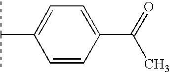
C1=C(C(C)C)C=CC(C(=O)C)=C1
